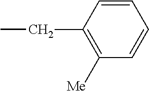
C1([Me])=C(CC)C=CC=C1
